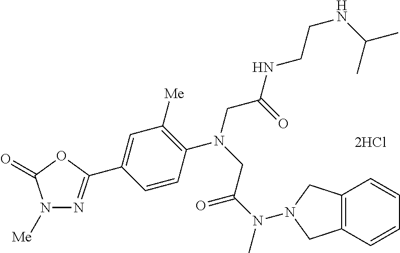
[2HCl].C1=CC(C2=NN([Me])C(=O)O2)=CC([Me])=C1N(CC(NCCNC(C)C)=O)CC(N(C)N1CC2=C(C=CC=C2)C1)=O
